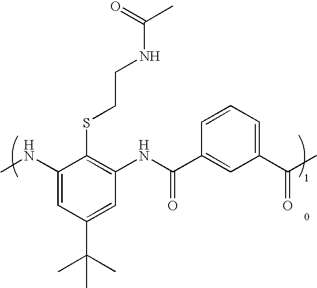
C1(NC)=CC(C(C)(C)C)=CC(NC(C2=CC(C(C)=O)=CC=C2)=O)=C1SCCNC(=O)C
